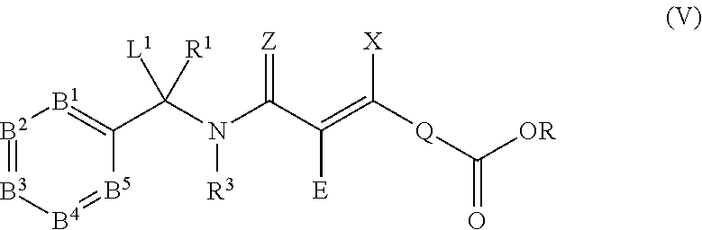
[B2]1=[B3][B4]=[B5]C(C(N(C(C(=C([Q]C([OR])=O)[X])[E])=[Z])[R3])([L1])[R1])=[B1]1
